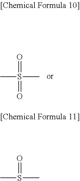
O=S(C)(C)=O.O=S(C)C
